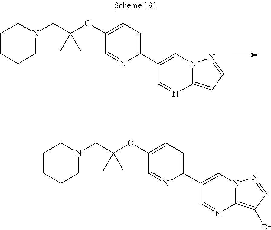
C12=CC=NN1C=C(C1=CC=C(OC(CN3CCCCC3)(C)C)C=N1)C=N2.C12=C(Br)C=NN1C=C(C1=CC=C(OC(CN3CCCCC3)(C)C)C=N1)C=N2
